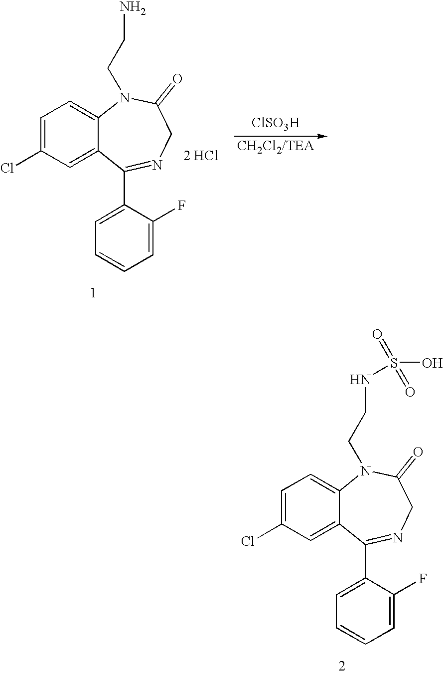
C1=C(Cl)C=C2C(=C1)N(CCN)C(=O)CN=C2C1=CC=CC=C1F.[2 HCl].[ClSO3H].C1=C(Cl)C=C2C(=C1)N(CCNS(O)(=O)=O)C(=O)CN=C2C1=CC=CC=C1F
